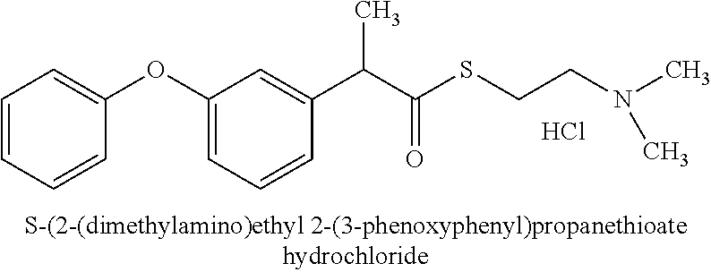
C1=CC=CC(OC2=CC=CC(C(C(SCCN(C)C)=O)C)=C2)=C1.Cl
